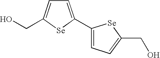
C1=C(C2=CC=C(CO)[Se]2)[Se]C(CO)=C1
